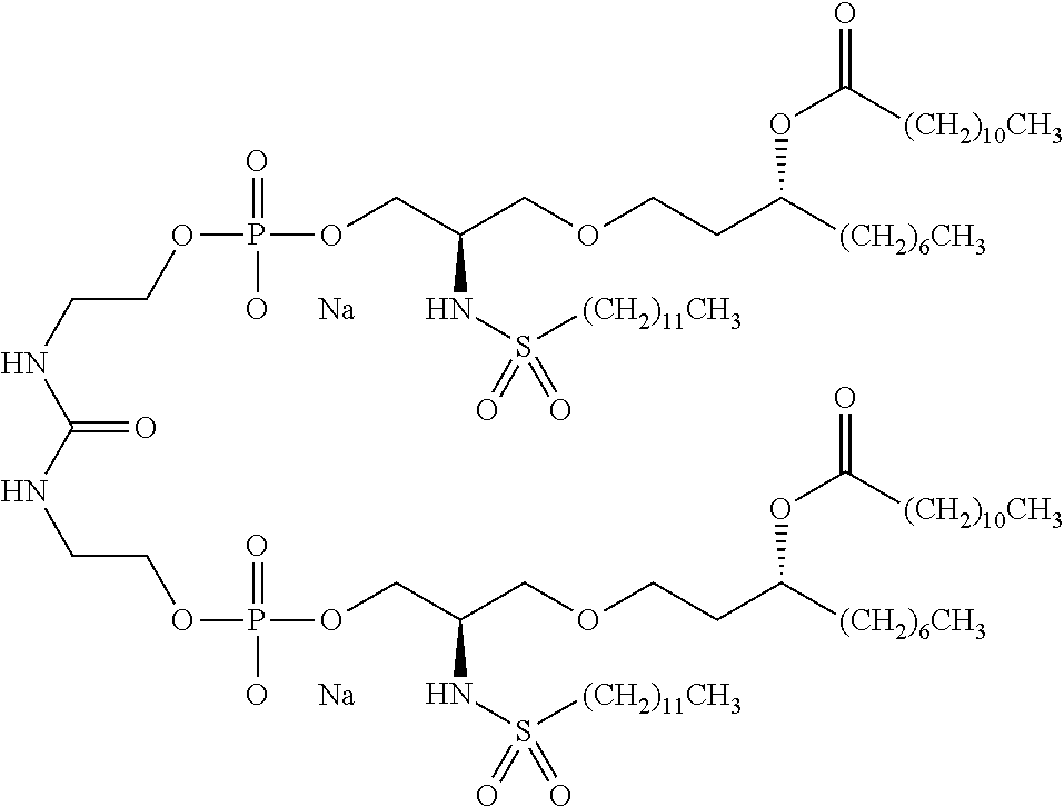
C(NCCOP(OCC(COCCC([(CH2)6CH3])OC(=O)[(CH2)10CH3])NS(=O)([(CH2)11CH3])=O)(=O)[O      Na])(=O)NCCOP(OCC(COCCC([(CH2)6CH3])OC(=O)[(CH2)10CH3])NS(=O)([(CH2)11CH3])=O)(=O)[O      Na]
